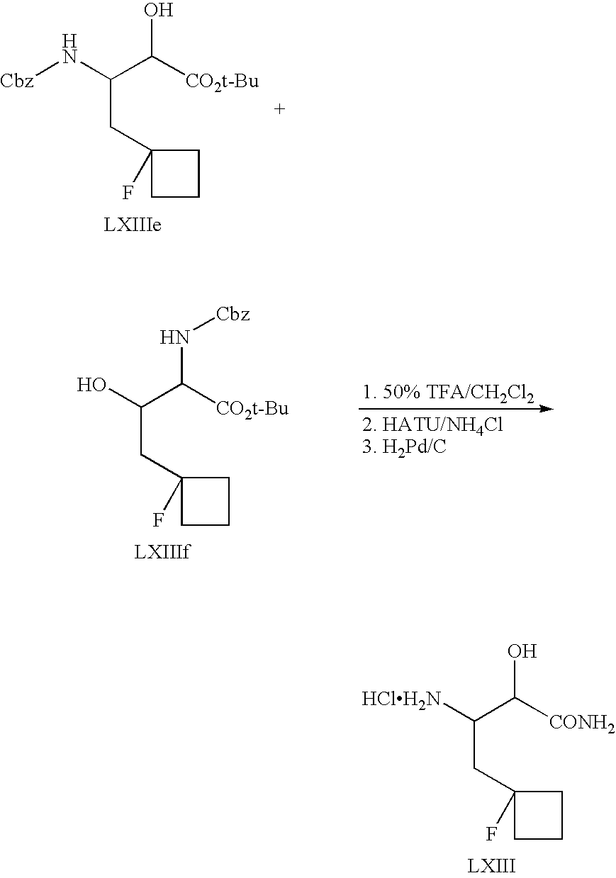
C(C([CO2t-Bu])O)(N[Cbz])CC1(F)CCC1.C(C([CO2t-Bu])N[Cbz])(O)CC1(F)CCC1.C(C([CONH2])O)([HClH2N])CC1(F)CCC1
